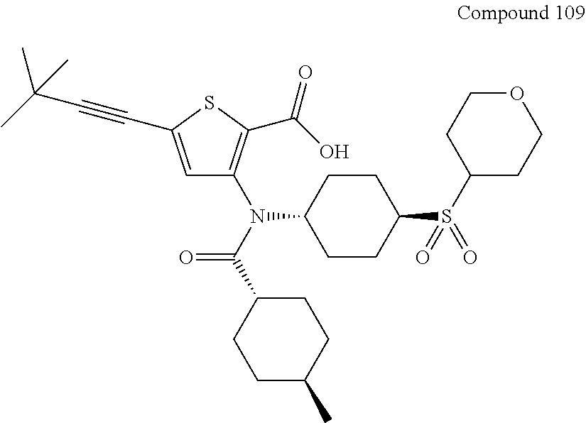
C1CC(N(C(=O)C2CCC(C)CC2)C2=C(C(=O)O)SC(C#CC(C)(C)C)=C2)CCC1S(C1CCOCC1)(=O)=O
